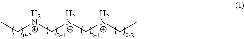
C([H2N]C[H2N]C[H2N]CC)C
